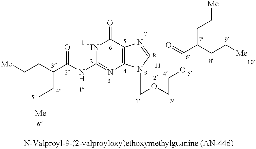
N1C(NC(C(CC[Me])CC[Me])=O)=NC2=C(C1=O)N=CN2COCCOC(C(CC[Me])CC[Me])=O
